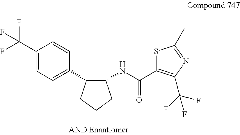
C1(C(F)(F)F)=CC=C(C2C(NC(C3=C(C(F)(F)F)N=C(C)S3)=O)CCC2)C=C1
